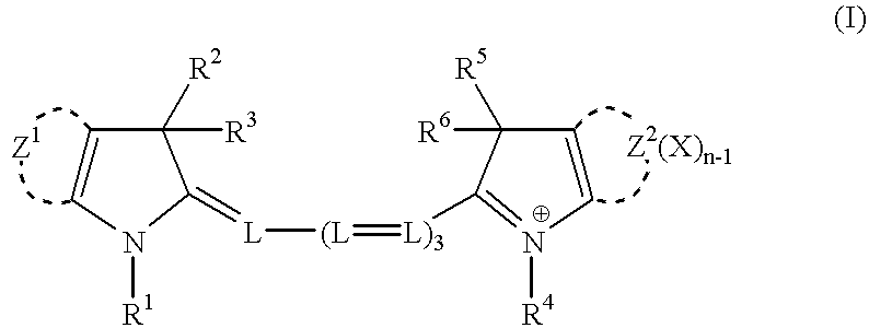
C1=CN([R1])C(=[L][(L]=[L)3]C2=N([R4])C=CC2([R6])[R5])C1([R3])[R2]
